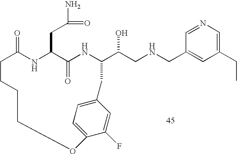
C1=NC=C(CC)C=C1CNCC(O)C1NC(=O)C(CC(N)=O)NC(=O)CCCCOC2=CC=C(C=C2F)C1
